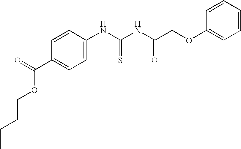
CCCCOC(C1=CC=C(NC(NC(COC2=CC=CC=C2)=O)=S)C=C1)=O
